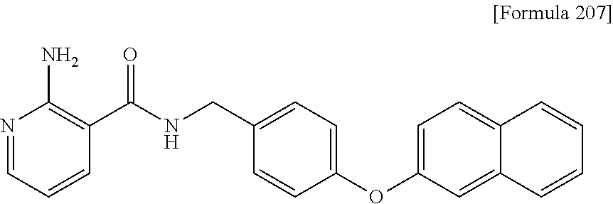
N1=CC=CC(C(NCC2=CC=C(OC3=CC=C4C(=C3)C=CC=C4)C=C2)=O)=C1N
